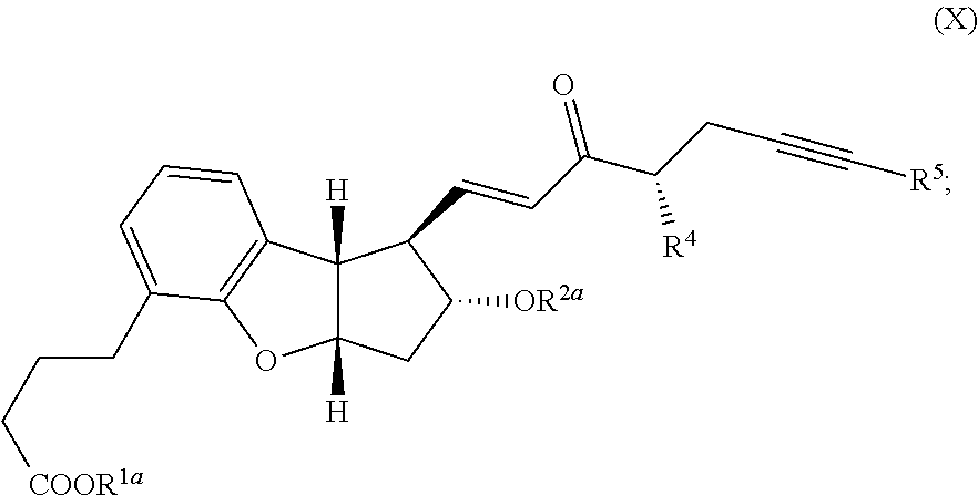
C12([H])C([H])(CC([OR2a])C1C=CC(C(CC#C[R5])[R4])=O)OC1=C2C=CC=C1CCC[COOR1a]
